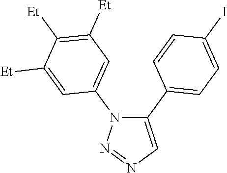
C1(C2=CC=C(I)C=C2)=CN=NN1C1=CC([Et])=C([Et])C([Et])=C1
